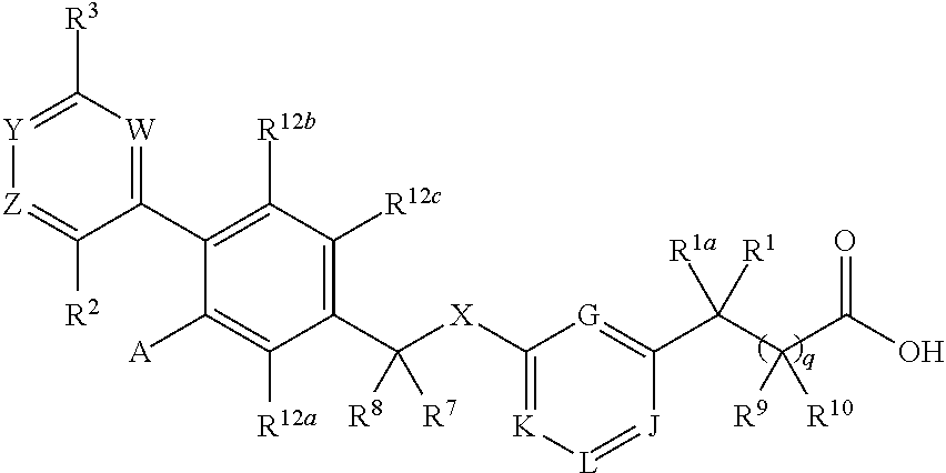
C1(C2=C([R12b])C([R12c])=C(C([X]C3=[K][L]=[J]C(C(C(C(O)=O)([R10])[R9])([R1a])[R1])=[G]3)([R7])[R8])C([R12a])=C2[A])=[W]C([R3])=[Y][Z]=C1[R2]
